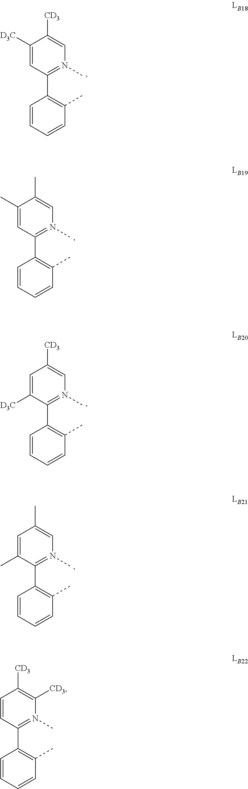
C1=CC=CC(C)=C1C1=N(C)C=C([CD3])C([D3C])=C1.C1=CC=CC(C)=C1C1=N(C)C=C(C)C(C)=C1.C1=CC=CC(C)=C1C1=N(C)C=C([CD3])C=C1[D3C].C1=CC=CC(C)=C1C1=N(C)C=C(C)C=C1C.C1=CC=CC(C)=C1C1=N(C)C([CD3])=C([CD3])C=C1
